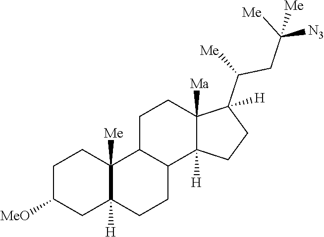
C1C([MeO])CC2([H])C([Me])(C1)C1C(CC2)C2([H])C([Ma])(CC1)C(C([Me])CC([Me])([N3])[Me])([H])CC2
